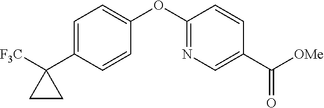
C1=C(C2([F3C])CC2)C=CC(OC2=NC=C(C([OMe])=O)C=C2)=C1
